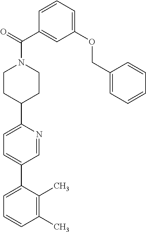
C1(C)=C(C)C(C2=CC=C(C3CCN(C(C4=CC(OCC5=CC=CC=C5)=CC=C4)=O)CC3)N=C2)=CC=C1
